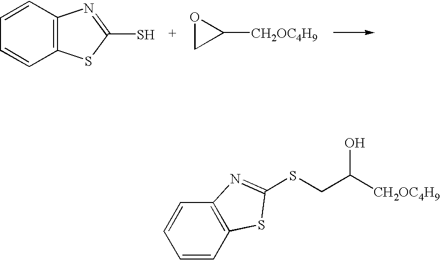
C12=C(SC(S)=N1)C=CC=C2.O1CC1[CH2OC4H9].S(CC([CH2OC4H9])O)C1=NC2=C(C=CC=C2)S1
